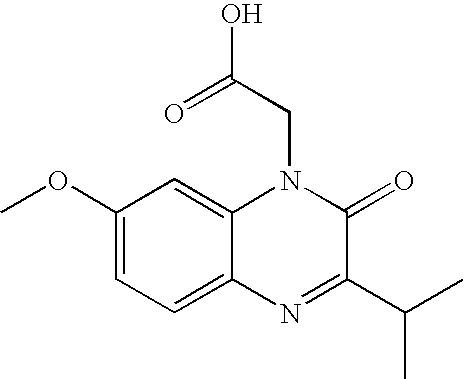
C1(OC)=CC=C2C(=C1)N(CC(O)=O)C(=O)C(C(C)C)=N2
